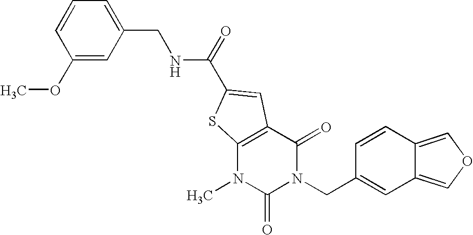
C1=CC(OC)=CC(CNC(=O)C2=CC3=C(N(C)C(=O)N(CC4=CC5=COC=C5C=C4)C3=O)S2)=C1
